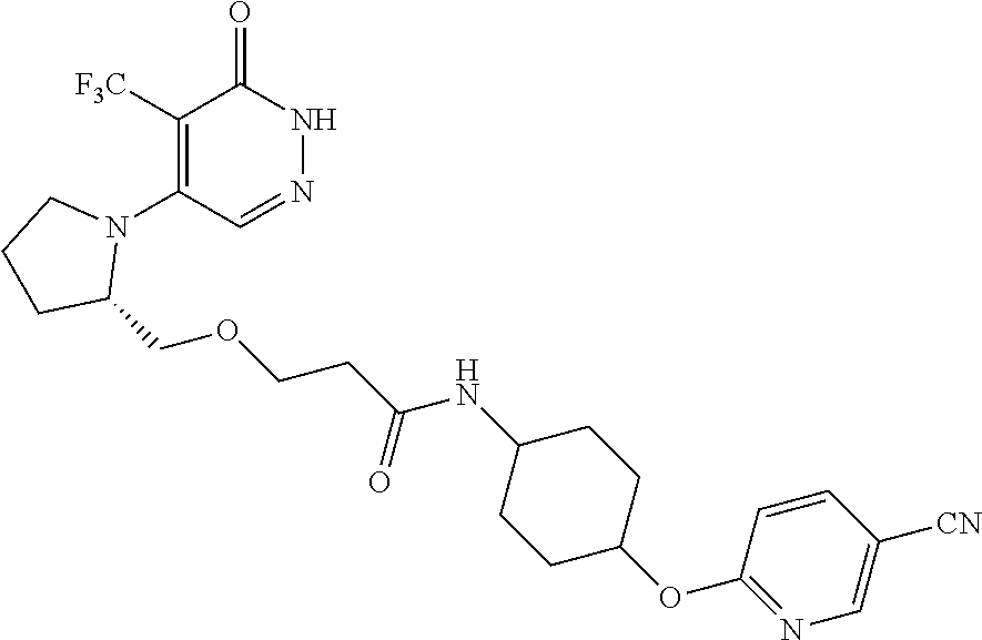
C1([F3C])=C(N2CCCC2COCCC(=O)NC2CCC(OC3=NC=C([CN])C=C3)CC2)C=NNC1=O
